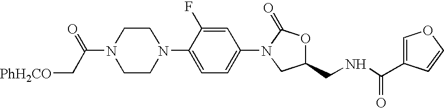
C1CN(C(=O)C[PhH2CO])CCN1C1=CC=C(N2C(=O)OC(CNC(C3=COC=C3)=O)C2)C=C1F
